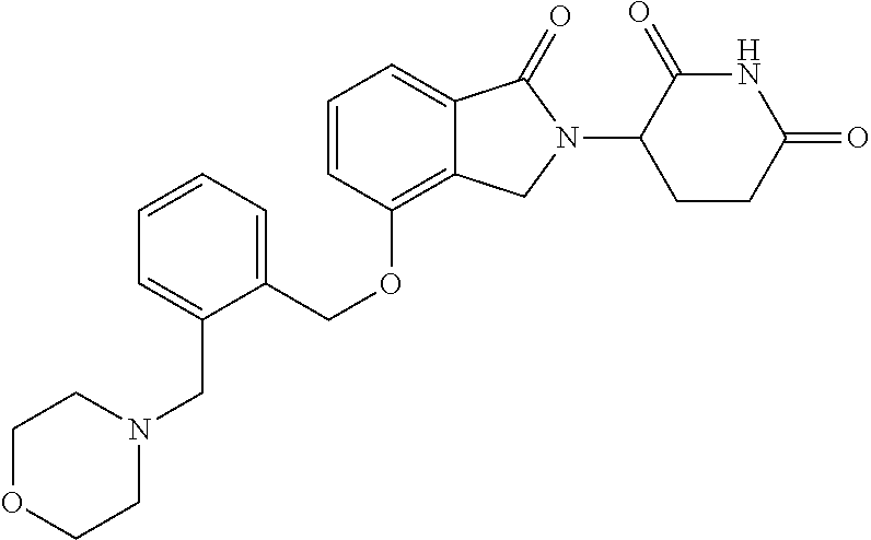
C(OC1=C2C(=CC=C1)C(=O)N(C1C(=O)NC(=O)CC1)C2)C1=CC=CC=C1CN1CCOCC1
